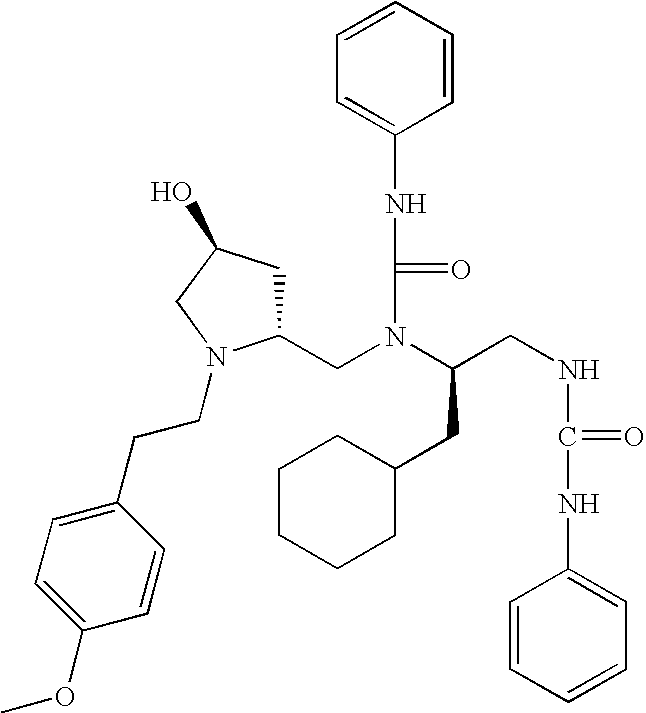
C(N(C(CNC(NC1=CC=CC=C1)=O)CC1CCCCC1)CC1CC(O)CN1CCC1=CC=C(OC)C=C1)(NC1=CC=CC=C1)=O
